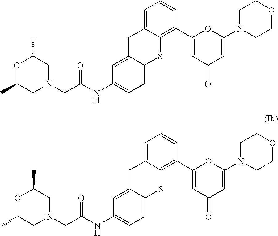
O1C(C)CN(CC(NC2=CC=C3C(=C2)CC2=CC=CC(C4=CC(=O)C=C(N5CCOCC5)O4)=C2S3)=O)CC1C.O1C(C)CN(CC(NC2=CC=C3C(=C2)CC2=CC=CC(C4=CC(=O)C=C(N5CCOCC5)O4)=C2S3)=O)CC1C
